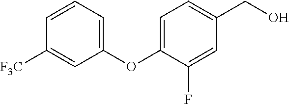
C1=C(OC2=CC=CC([F3C])=C2)C(F)=CC(CO)=C1
